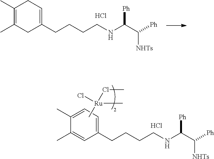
C1(C)=C(C)CC(CCCCNC(C([Ph])[NHTs])[Ph])=CC1.Cl.Cl.C1(CCCCNC(C([Ph])[NHTs])[Ph])=CC=C(C)C(C)=C1.Cl[Ru](ClC)(C)C
